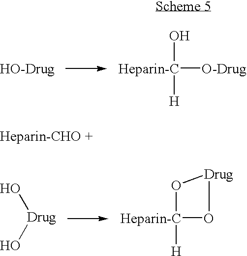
[Heparin-C]([O-Drug])(O)[H].O[Drug]O.O1[Heparin-C]([H])O[Drug]1
